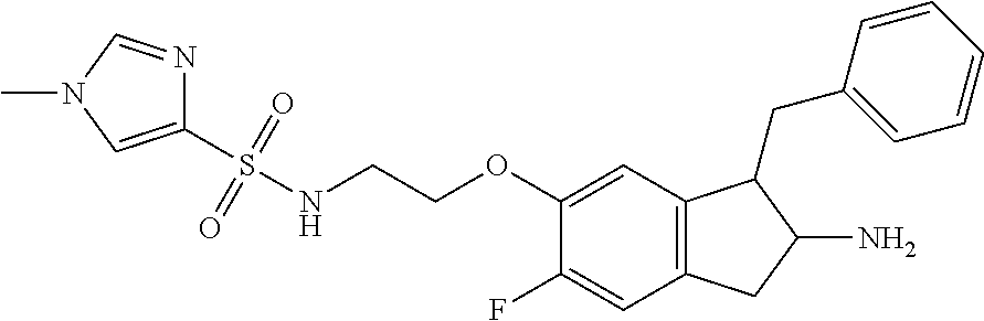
C1(S(NCCOC2=CC3=C(C=C2F)CC(N)C3CC2=CC=CC=C2)(=O)=O)=CN(C)C=N1
